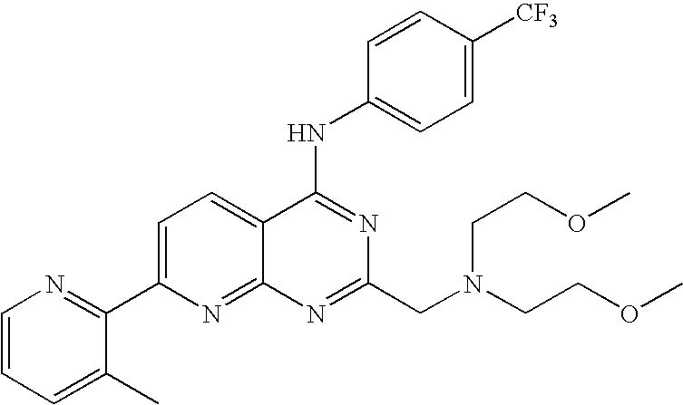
C1=CC=C(C)C(C2=CC=C3C(=N2)N=C(CN(CCOC)CCOC)N=C3NC2=CC=C([CF3])C=C2)=N1
